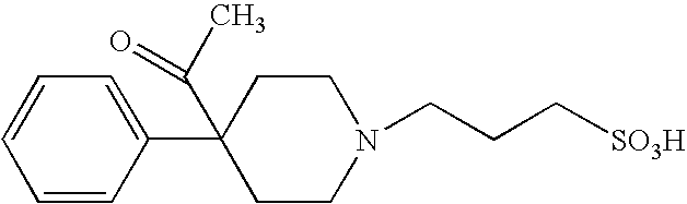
C1=CC(C2(C(C)=O)CCN(CCC[SO3H])CC2)=CC=C1
